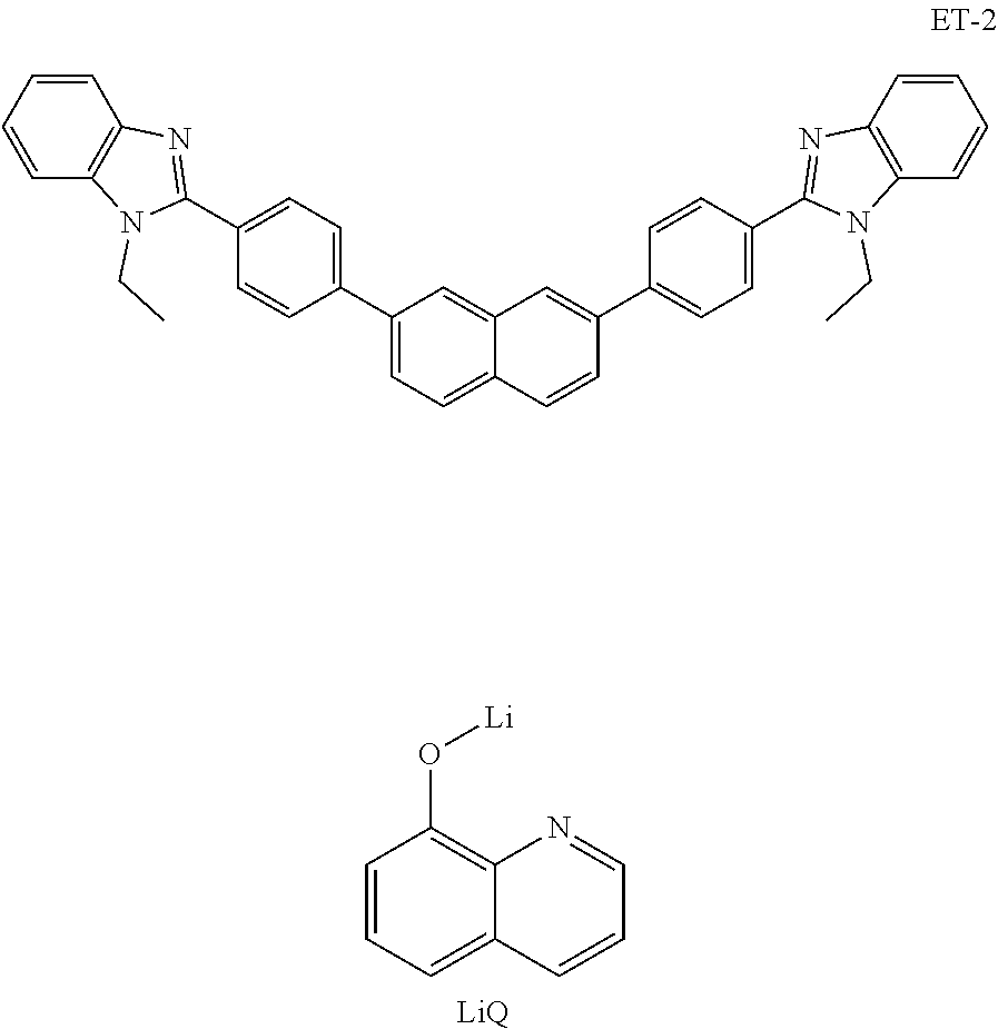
C1=CC=C2C(=C1O[Li])N=CC=C2.[LiQ].C1(C2=CC=C(C3=NC4=C(N3CC)C=CC=C4)C=C2)=CC=C2C(=C1)C=C(C1=CC=C(C3=NC4=C(N3CC)C=CC=C4)C=C1)C=C2
